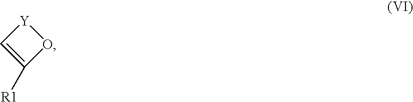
C1([R1])=C[Y]O1
